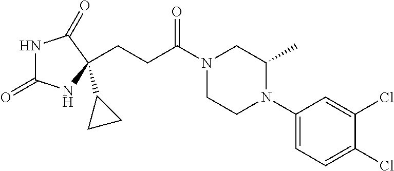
N1C(=O)NC(C2CC2)(CCC(N2CCN(C3=CC=C(Cl)C(Cl)=C3)C(C)C2)=O)C1=O
